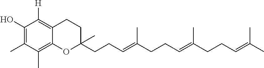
C1(O)=C(C)C(C)=C2C(=C1[H])CCC(C)(CCC=C(CCC=C(CCC=C(C)C)C)C)O2
